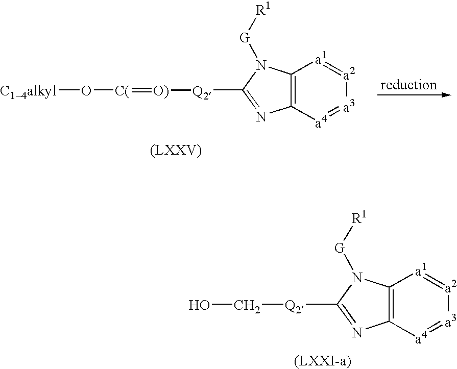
C12=C([a4]=[a3][a2]=[a1]1)N=C([Q2][O)]=[C(]O[C14alkyl])N2[G][R1].C12=C([a4]=[a3][a2]=[a1]1)N=C([Q2]CO)N2[G][R1]
